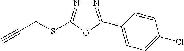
N1=C(C2=CC=C(Cl)C=C2)OC(SCC#C)=N1
